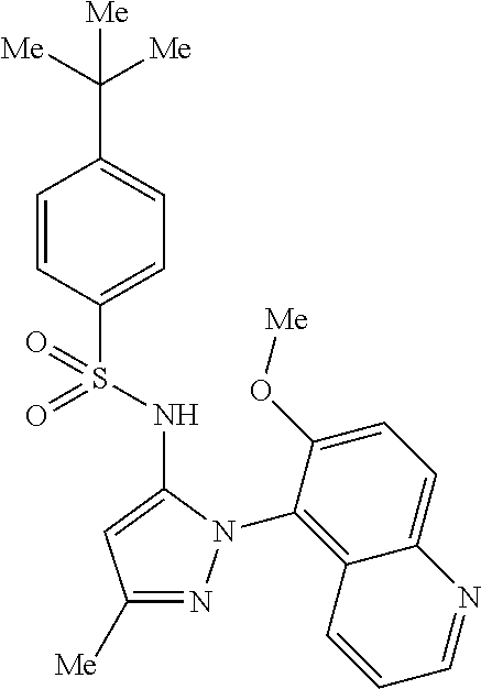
C1=CC(S(=O)(NC2=CC([Me])=NN2C2=C3C(=CC=C2O[Me])N=CC=C3)=O)=CC=C1C([Me])([Me])[Me]
